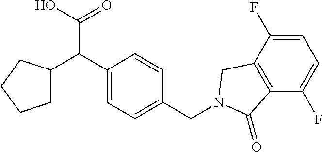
C1=C(F)C2=C(C(F)=C1)C(=O)N(CC1=CC=C(C(C(O)=O)C3CCCC3)C=C1)C2
